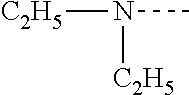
[C2H5]N([C2H5])C
